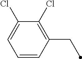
C1=CC=C(Cl)C(Cl)=C1CC
